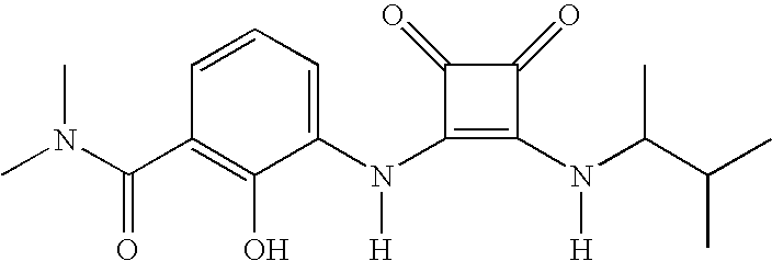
CN(C(C1=C(O)C(N(C2=C(N([H])C(C(C)C)C)C(=O)C2=O)[H])=CC=C1)=O)C
